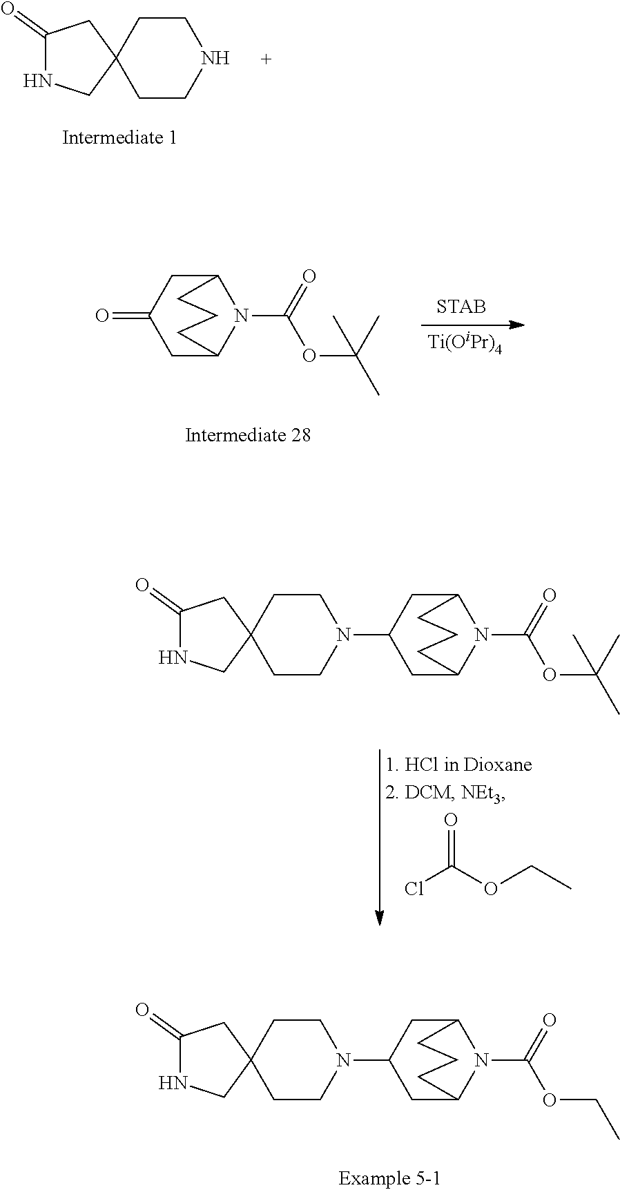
C1CC2(CCN1)CC(=O)NC2.C12CC(=O)CC(N1C(=O)OC(C)(C)C)CCC2.[Ti(OiPr)4].C1CC2(CCN1C1CC3N(C(=O)OC(C)(C)C)C(C1)CCC3)CC(=O)NC2.ClC(OCC)=O.C1CC2(CCN1C1CC3N(C(=O)OCC)C(C1)CCC3)CC(=O)NC2
